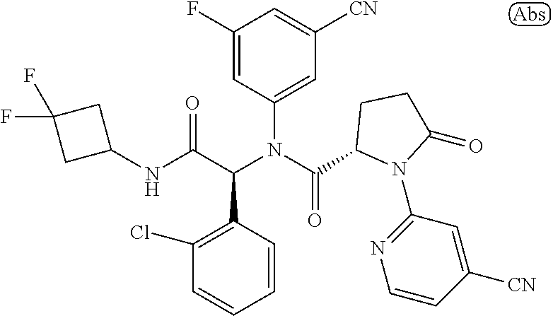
C1=CC(C(C(NC2CC(F)(F)C2)=O)N(C(=O)C2N(C3=NC=CC([CN])=C3)C(=O)CC2)C2=CC([CN])=CC(F)=C2)=C(Cl)C=C1
